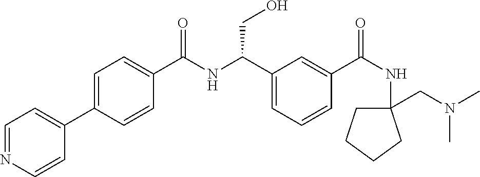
C1(C2=CC=NC=C2)=CC=C(C(NC(C2=CC=CC(C(NC3(CN(C)C)CCCC3)=O)=C2)CO)=O)C=C1
